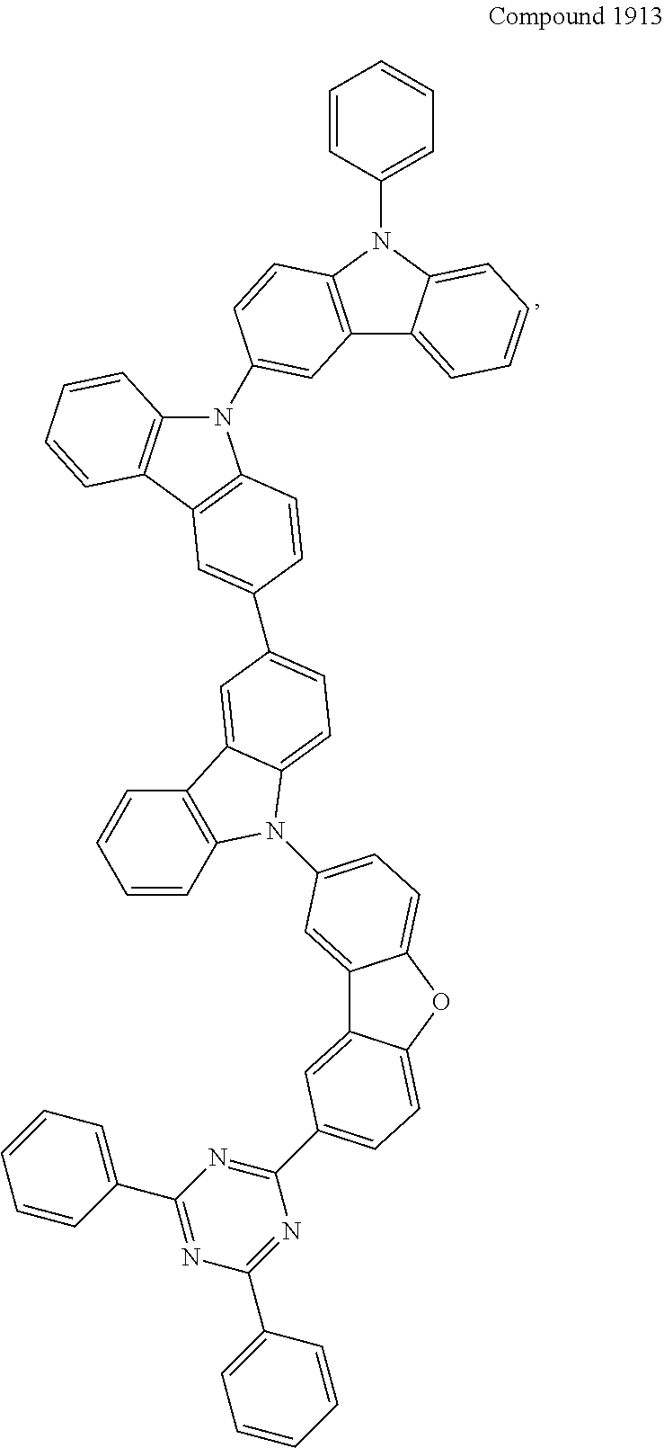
C12=CC(N3C4=C(C=CC=C4)C4=CC(C5=CC6=C(N(C7=CC8=C(N(C9=CC=CC=C9)C9=CC=CC=C89)C=C7)C7=C6C=CC=C7)C=C5)=CC=C34)=CC=C1OC1=CC=C(C3=NC(C4=CC=CC=C4)=NC(C4=CC=CC=C4)=N3)C=C21
